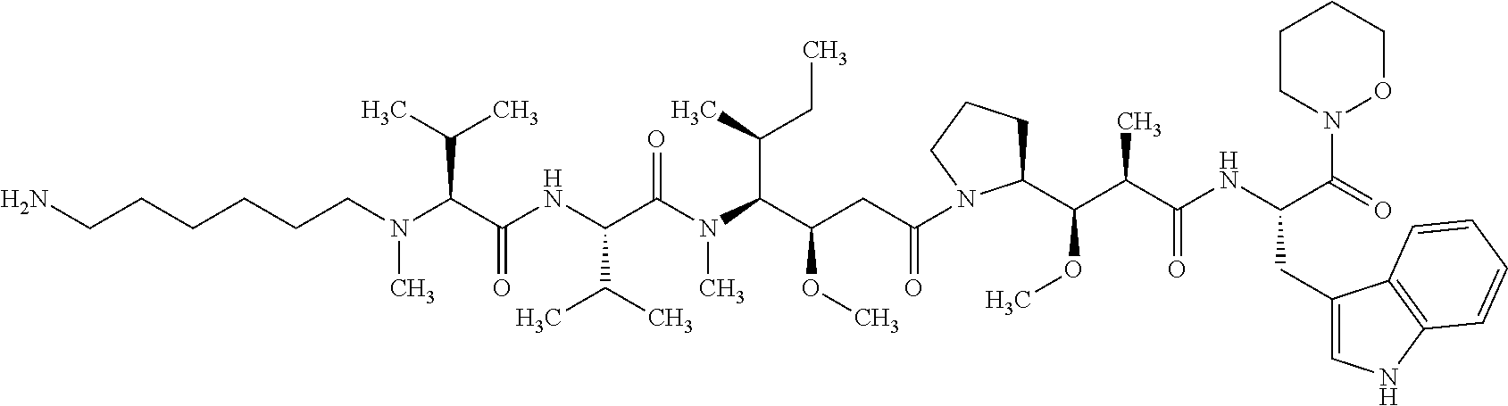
N(C)(C(C(NC(C(N(C(C(CC(N1C(C(C(C(NC(CC2=CNC3=C2C=CC=C3)C(=O)N2OCCCC2)=O)C)OC)CCC1)=O)OC)C(C)CC)C)=O)C(C)C)=O)C(C)C)CCCCCCN
